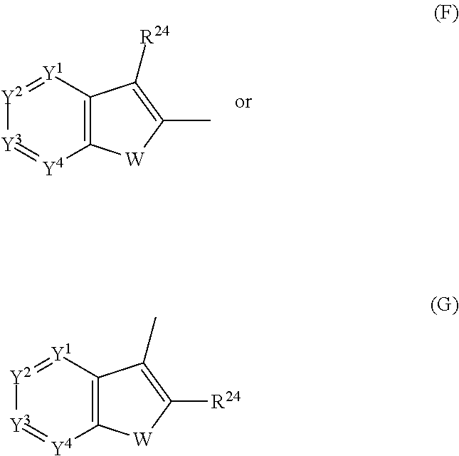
[Y3]1=[Y4]C2=C([Y1]=[Y2]1)C([R24])=C(C)[W]2.[Y3]1=[Y4]C2=C([Y1]=[Y2]1)C(C)=C([R24])[W]2
